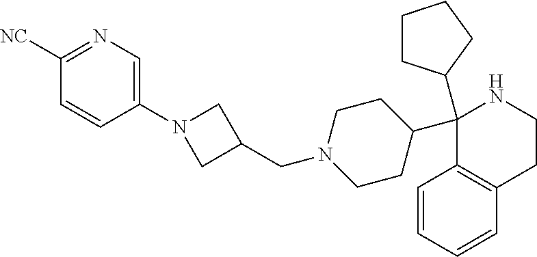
C1(C2CCCC2)(C2CCN(CC3CN(C4=CN=C([NC])C=C4)C3)CC2)C2=C(CCN1)C=CC=C2
